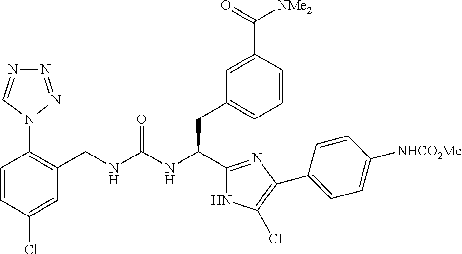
C1=CC(Cl)=CC(CNC(NC(C2=NC(C3=CC=C([NHCO2Me])C=C3)=C(Cl)N2)CC2=CC=CC(C(=O)[NMe2])=C2)=O)=C1N1N=NN=C1
